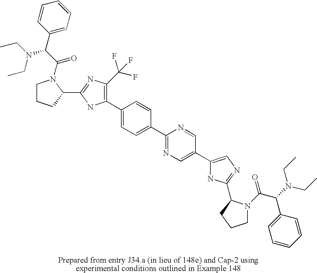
C1(C2=C(C(F)(F)F)N=C(C3CCCN3C(C(N(CC)CC)C3=CC=CC=C3)=O)N2)=CC=C(C2=NC=C(C3=CN=C(C4N(C(C(N(CC)CC)C5=CC=CC=C5)=O)CCC4)N3)C=N2)C=C1
